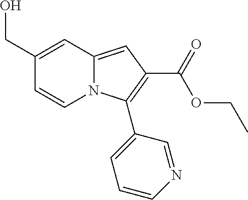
C1(CO)=CC2=CC(C(=O)OCC)=C(C3=CC=CN=C3)N2C=C1
